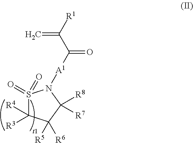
[A1](C(C([R1])=C)=O)N1S(=O)(=O)C([R4])([R3])C([R6])([R5])C1([R8])[R7]
